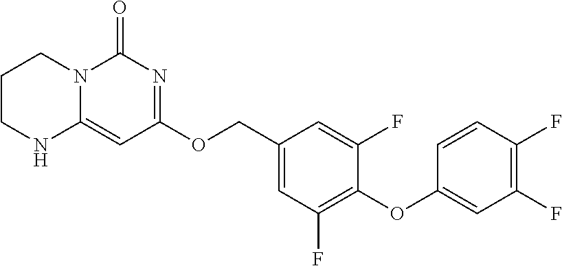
C1(OCC2=CC(F)=C(OC3=CC(F)=C(F)C=C3)C(F)=C2)=NC(=O)N2C(=C1)NCCC2
